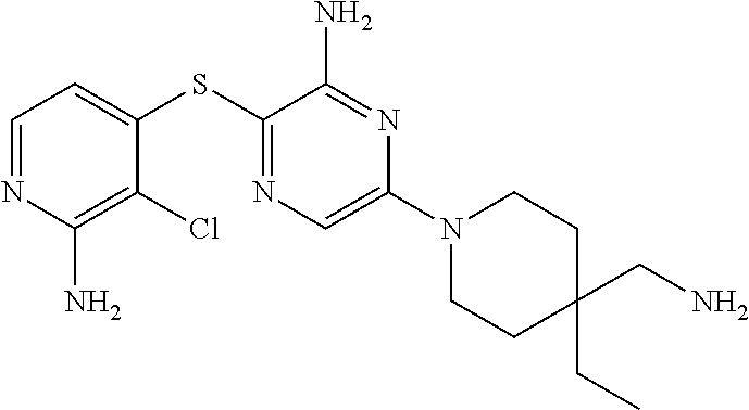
C1=NC(N)=C(Cl)C(SC2=NC=C(N3CCC(CN)(CC)CC3)N=C2N)=C1
